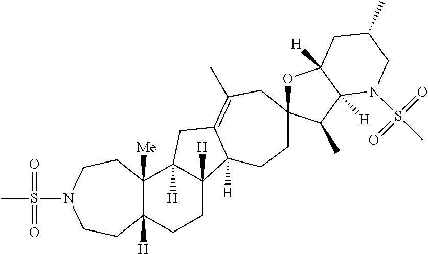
C12([H])C([Me])(C3([H])C([H])(CC1)C1([H])C(=C(C)CC4(CC1)OC1([H])C([H])(C4C)N(S(C)(=O)=O)CC(C)C1)C3)CCN(S(C)(=O)=O)CC2
